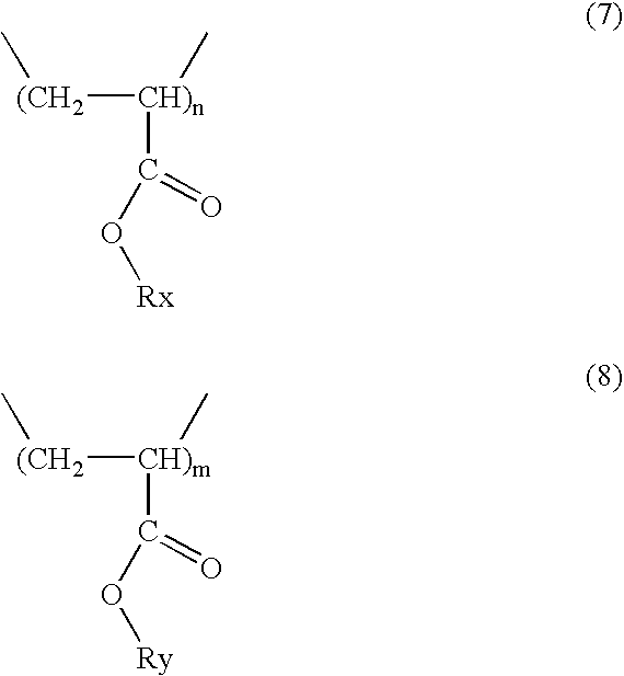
[(CH2]([CH)n](C(O[Rx])=O)C)C.[(CH2]([CH)m](C(O[Ry])=O)C)C
